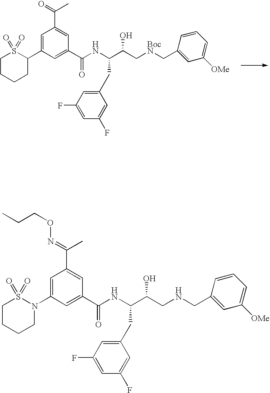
C1CCCC(C2=CC(C(C)=O)=CC(C(=O)NC(C(C[BocN]CC3=CC([OMe])=CC=C3)O)CC3=CC(F)=CC(F)=C3)=C2)S1(=O)=O.CCCON=C(C)C1=CC(C(NC(C(CNCC2=CC([OMe])=CC=C2)O)CC2=CC(F)=CC(F)=C2)=O)=CC(N2S(=O)(=O)CCCC2)=C1
